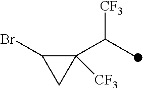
C1([CF3])(C(C)[CF3])C(Br)C1
